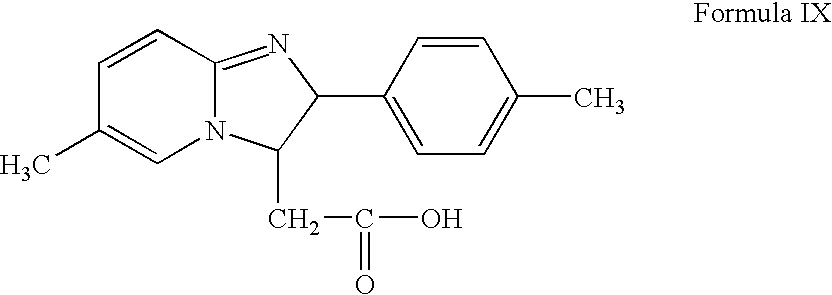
C1=CC2=NC(C3=CC=C(C)C=C3)C(CC(O)=O)N2C=C1C
